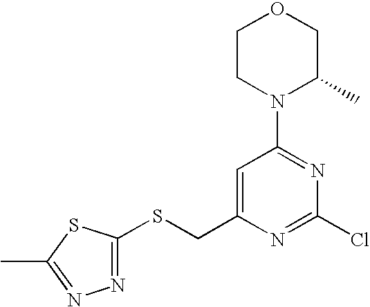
C1CN(C2=NC(Cl)=NC(CSC3=NN=C(C)S3)=C2)C(C)CO1
